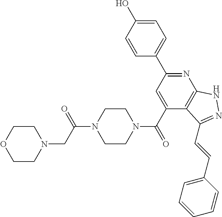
C1=C(O)C=CC(C2=NC3=C(C(C(=O)N4CCN(C(=O)CN5CCOCC5)CC4)=C2)C(C=CC2=CC=CC=C2)=NN3)=C1
